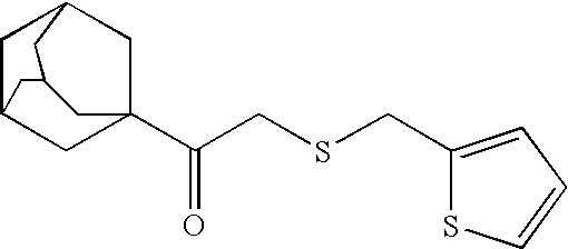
C1C2CC3(C(=O)CSCC4=CC=CS4)CC1CC(C2)C3
